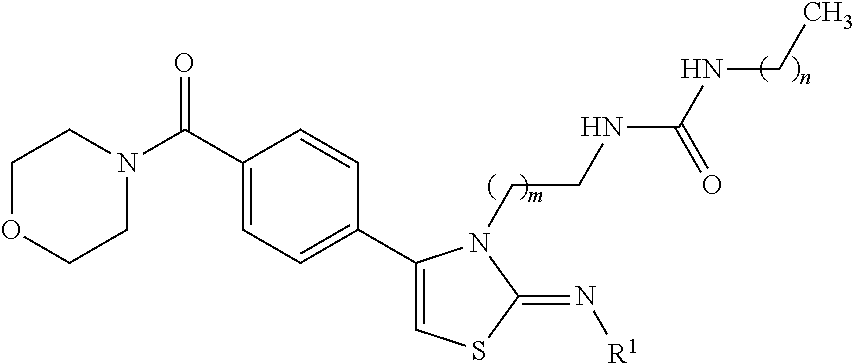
C1(C(N2CCOCC2)=O)=CC=C(C2=CSC(=N[R1])N2CCNC(NCC)=O)C=C1
